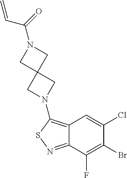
BrC1=C(F)C2=NSC(N3CC4(C3)CN(C(C=C)=O)C4)=C2C=C1Cl
